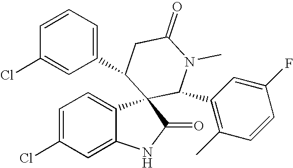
C1=C(Cl)C=C2C(=C1)C1(C(=O)N2)C(C2=C(C)C=CC(F)=C2)N(C)C(=O)CC1C1=CC=CC(Cl)=C1
